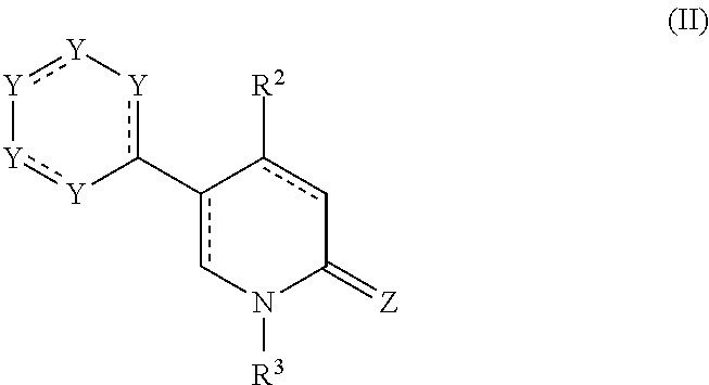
c1(-c2[Y][Y]:[Y][Y]:[Y]-2)cN([R3])C(=[Z])cc-1[R2]
